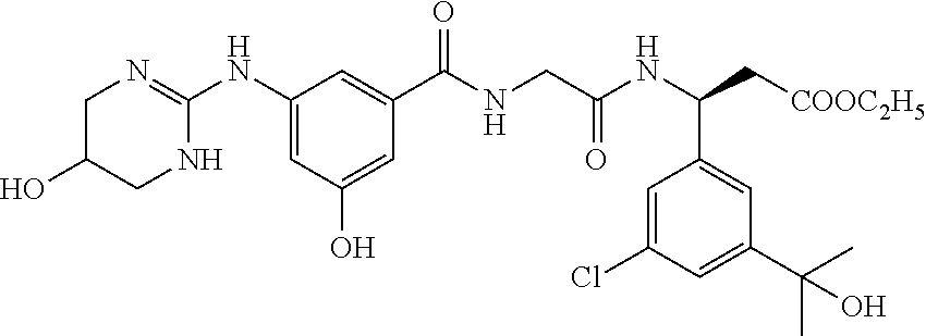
C1=C(Cl)C=C(C(C)(C)O)C=C1C(NC(CNC(C1=CC(NC2=NCC(O)CN2)=CC(O)=C1)=O)=O)C[COOC2H5]
